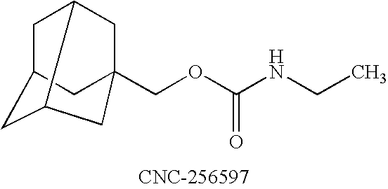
C1C2CC3C1CC(COC(NCC)=O)(C3)C2
